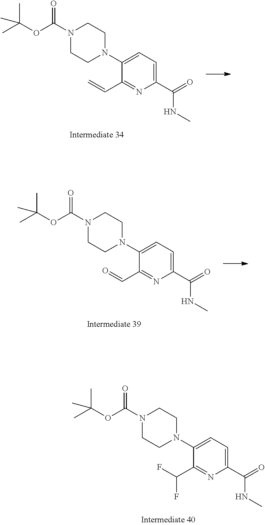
C1=C(N2CCN(C(OC(C)(C)C)=O)CC2)C(C=C)=NC(C(=O)NC)=C1.C1=C(N2CCN(C(OC(C)(C)C)=O)CC2)C(C=O)=NC(C(=O)NC)=C1.C1=C(N2CCN(C(OC(C)(C)C)=O)CC2)C(C(F)F)=NC(C(=O)NC)=C1
